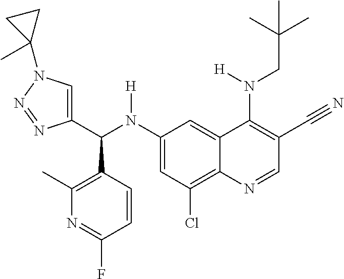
C1(N(C(C2=CN(C3(C)CC3)N=N2)C2=C(C)N=C(F)C=C2)[H])=CC(Cl)=C2C(=C1)C(N(CC(C)(C)C)[H])=C(C#N)C=N2
